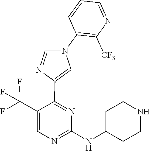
C1(NC2CCNCC2)=NC=C(C(F)(F)F)C(C2=CN(C3=C([CF3])N=CC=C3)C=N2)=N1
